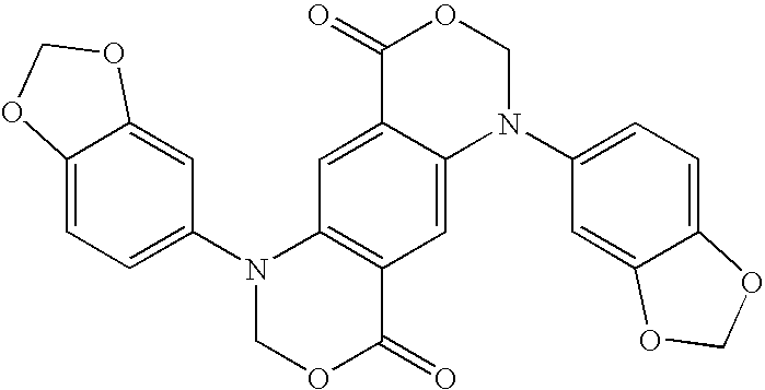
C12=CC=C(N3COC(=O)C4=C3C=C3C(=C4)N(C4=CC=C5C(=C4)OCO5)COC3=O)C=C1OCO2
